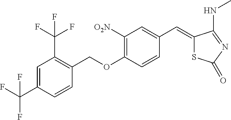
[O2N]C1=C(OCC2=C(C(F)(F)F)C=C(C(F)(F)F)C=C2)C=CC(C=C2SC(=O)N=C2NC)=C1
